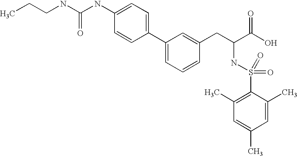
C(CC)NC(NC1=CC=C(C2=CC=CC(CC(NS(=O)(=O)C3=C(C)C=C(C)C=C3C)C(=O)O)=C2)C=C1)=O
